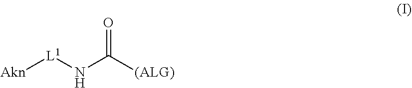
[Akn][L1]NC([(ALG)])=O
